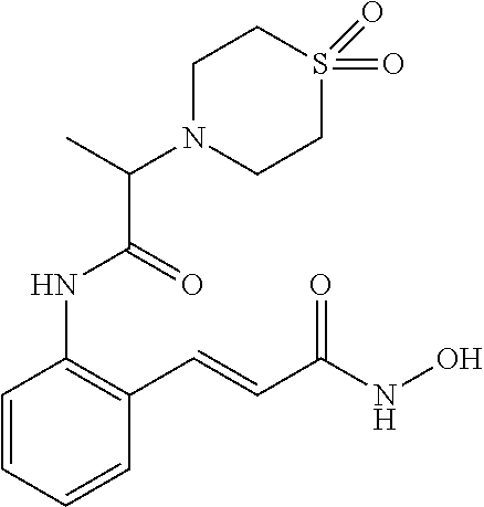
C1=CC=CC(C=CC(NO)=O)=C1NC(C(C)N1CCS(=O)(=O)CC1)=O
